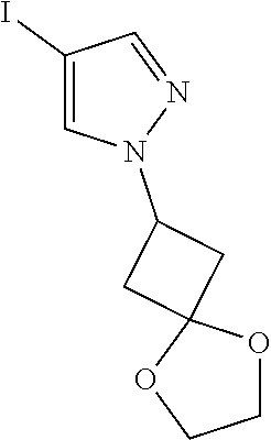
C1(I)=CN(C2CC3(C2)OCCO3)N=C1
